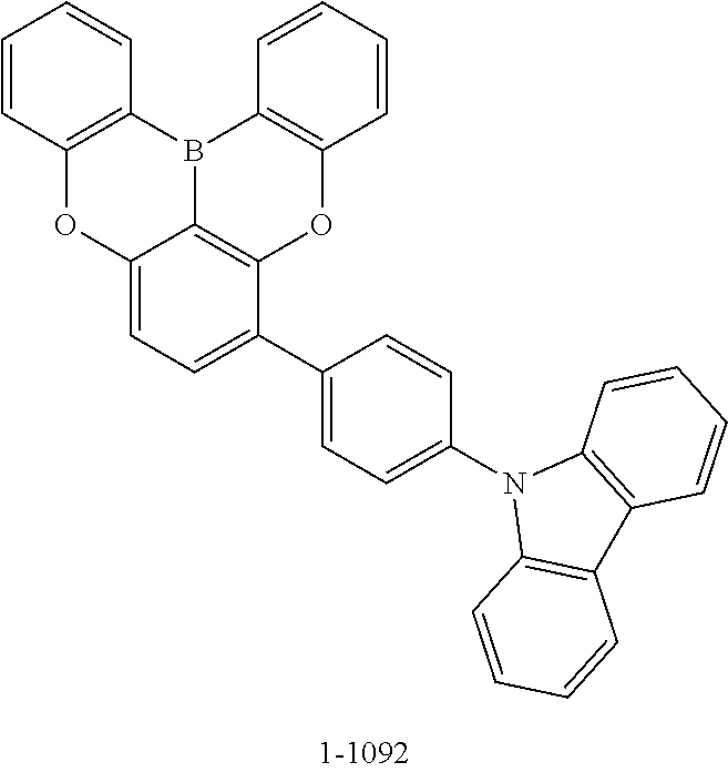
C1=CC2=C(C=C1)B1C3=C(C=CC=C3)OC3=C1C(=CC=C3C1=CC=C(N3C4=C(C5=C3C=CC=C5)C=CC=C4)C=C1)O2
